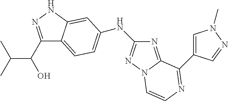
C1(C(O)C(C)C)=NNC2=CC(NC3=NN4C(=N3)C(C3=CN(C)N=C3)=NC=C4)=CC=C12
